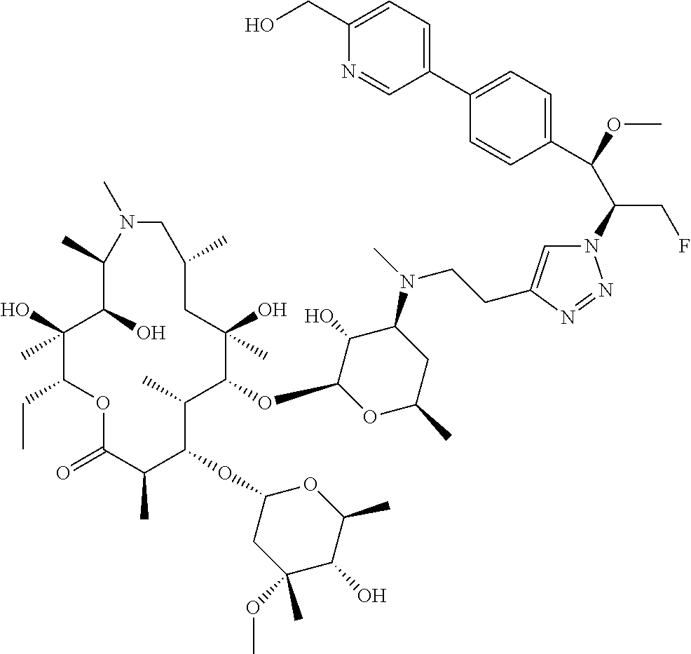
C1(O)(C)C(CC)OC(=O)C(C)C(OC2CC(OC)(C)C(O)C(C)O2)C(C)C(OC2OC(C)CC(N(C)CCC3=CN(C(C(OC)C4=CC=C(C5=CC=C(CO)N=C5)C=C4)CF)N=N3)C2O)C(O)(C)CC(C)CN(C)C(C)C1O
